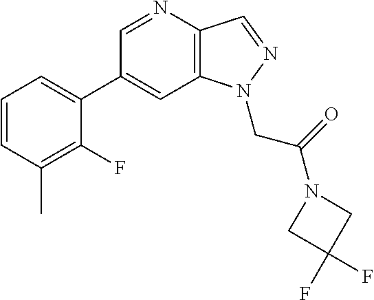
C1(C2=CC=CC(C)=C2F)=CC2=C(C=NN2CC(=O)N2CC(F)(F)C2)N=C1
